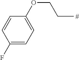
C1=CC(F)=CC=C1OCCC
